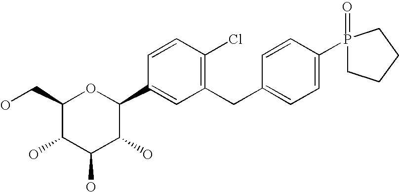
C1(CO)C(O)C(O)C(O)C(C2=CC(CC3=CC=C(P4(=O)CCCC4)C=C3)=C(Cl)C=C2)O1
